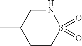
C1CS(=O)(=O)NCC1C
